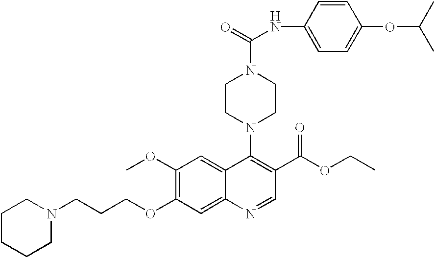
C1(OC)=C(OCCCN2CCCCC2)C=C2C(=C1)C(N1CCN(C(=O)NC3=CC=C(OC(C)C)C=C3)CC1)=C(C(OCC)=O)C=N2
